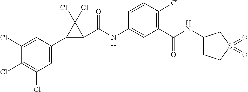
C1(C2C(C(NC3=CC(C(NC4CCS(=O)(=O)C4)=O)=C(Cl)C=C3)=O)C2(Cl)Cl)=CC(Cl)=C(Cl)C(Cl)=C1
